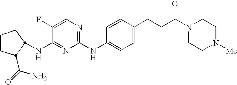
C1CCC(C(N)=O)C1NC1=NC(NC2=CC=C(CCC(N3CCN([Me])CC3)=O)C=C2)=NC=C1F
